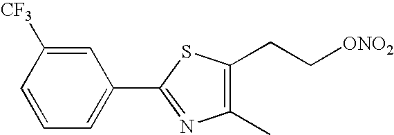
C1(C2=NC(C)=C(CC[ONO2])S2)=CC=CC([CF3])=C1
